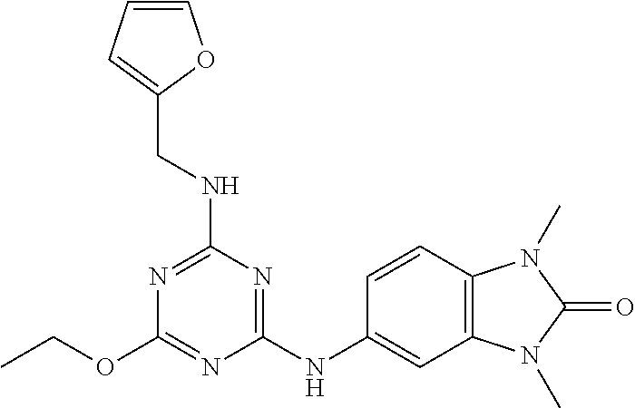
C1(NC2=CC3=C(C=C2)N(C)C(=O)N3C)=NC(NCC2=CC=CO2)=NC(OCC)=N1
